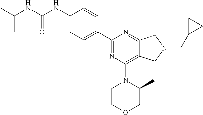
C1(NC(NC(C)C)=O)=CC=C(C2=NC(N3CCOCC3C)=C3C(=N2)CN(CC2CC2)C3)C=C1
